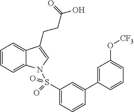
C1=CC=C2C(=C1)C(CCC(O)=O)=CN2S(C1=CC=CC(C2=CC(O[CF3])=CC=C2)=C1)(=O)=O
